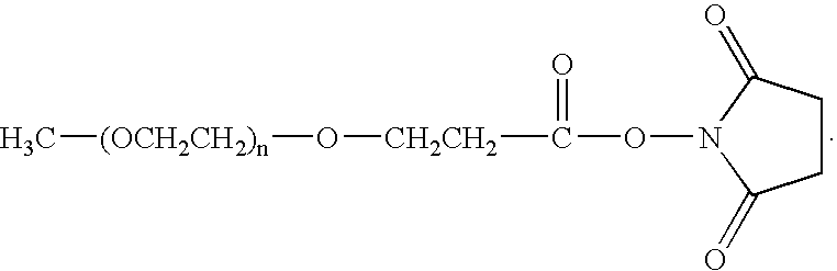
C1CC(=O)N(OC([CH2CH2]O[(OCH2CH2)n]C)=O)C1=O
